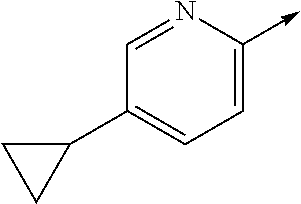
C1=NC(->C)=CC=C1C1CC1
